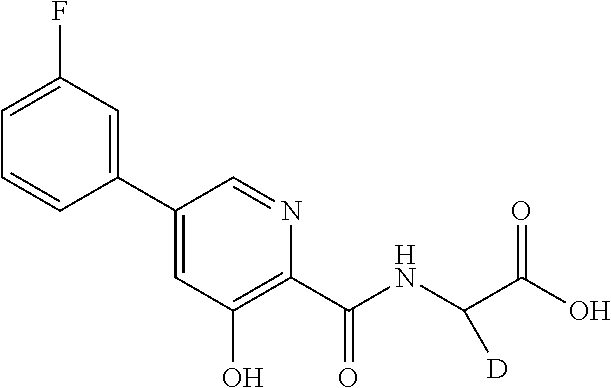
C1(C2=CC(O)=C(C(NC(C(O)=O)[D])=O)N=C2)=CC(F)=CC=C1
